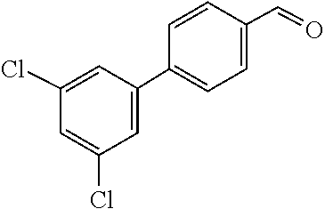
C1=C(C2=CC=C(C=O)C=C2)C=C(Cl)C=C1Cl
